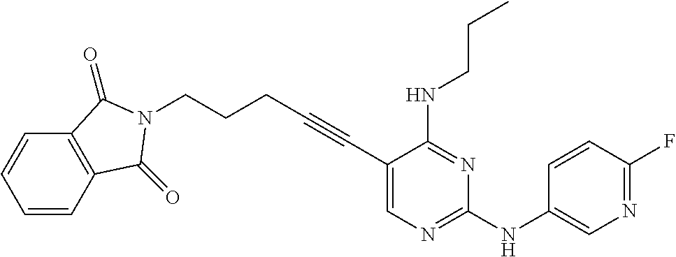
C1=CC2=C(C=C1)C(=O)N(CCCC#CC1=CN=C(NC3=CN=C(F)C=C3)N=C1NCCC)C2=O
